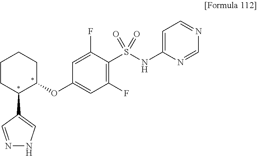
N1=CC(C2C(OC3=CC(F)=C(S(NC4=CC=NC=N4)(=O)=O)C(F)=C3)CCCC2)=CN1
